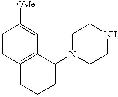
C1=CC2=C(C=C1[OMe])C(N1CCNCC1)CCC2
